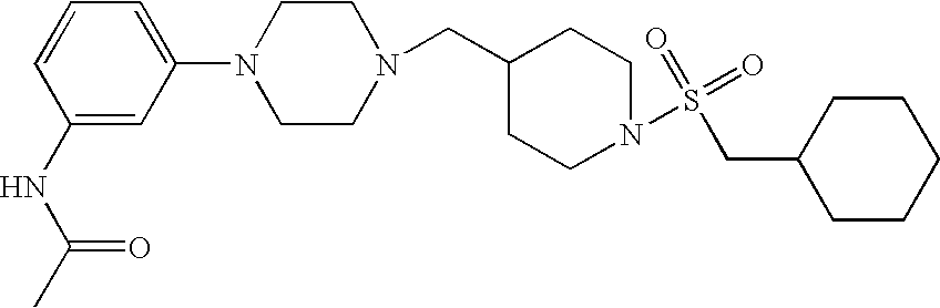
C1=C(N2CCN(CC3CCN(S(=O)(=O)CC4CCCCC4)CC3)CC2)C=C(NC(C)=O)C=C1
